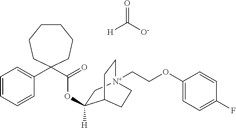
C1=CC=CC(C2(C(=O)OC3([H])C[N+]4(CCOC5=CC=C(F)C=C5)CCC3CC4)CCCCCC2)=C1.O=C([O-])[H]
